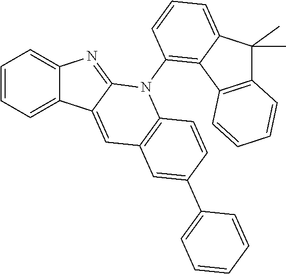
C1=CC=C2C(=C1)N=C1C2=CC2=C(N1C1=C3C(=CC=C1)C(C)(C)C1=C3C=CC=C1)C=CC(C1=CC=CC=C1)=C2
